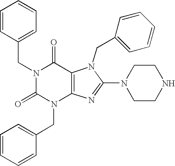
N1(CC2=CC=CC=C2)C(=O)N(CC2=CC=CC=C2)C2=C(C1=O)N(CC1=CC=CC=C1)C(N1CCNCC1)=N2
